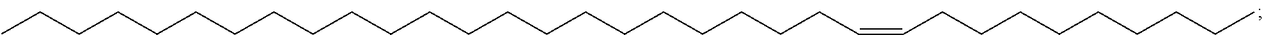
CCCCCCCCCCCCCCCCCCCCCCC=CCCCCCCCCC
